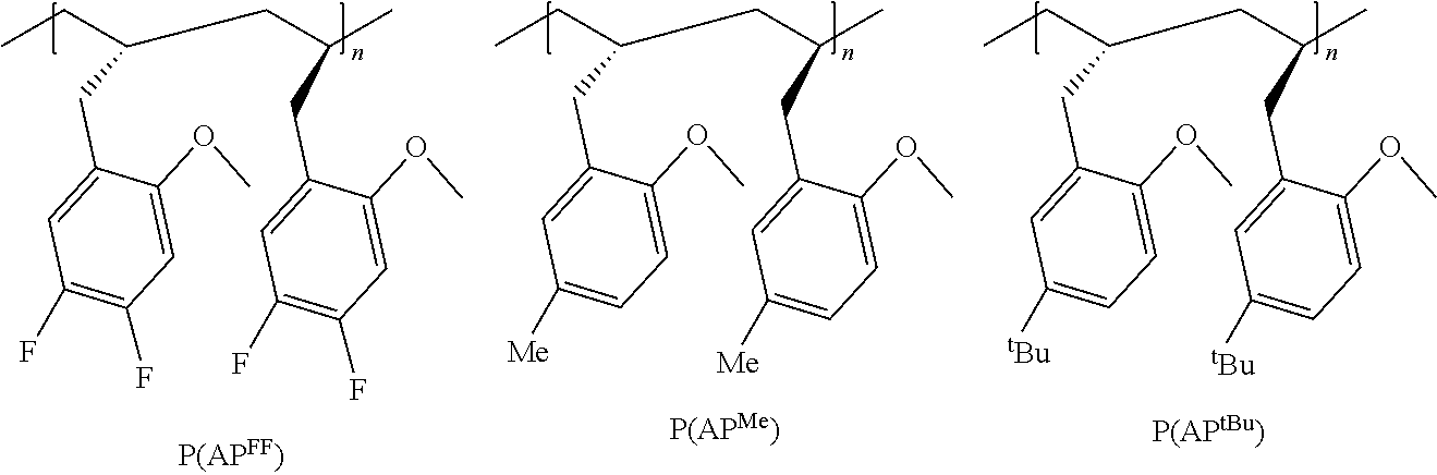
CCC(CC(C)CC1=CC([tBu])=CC=C1OC)CC1=CC([tBu])=CC=C1OC.CCC(CC(C)CC1=CC([Me])=CC=C1OC)CC1=CC([Me])=CC=C1OC.CCC(CC(C)CC1=CC(F)=C(F)C=C1OC)CC1=CC(F)=C(F)C=C1OC
